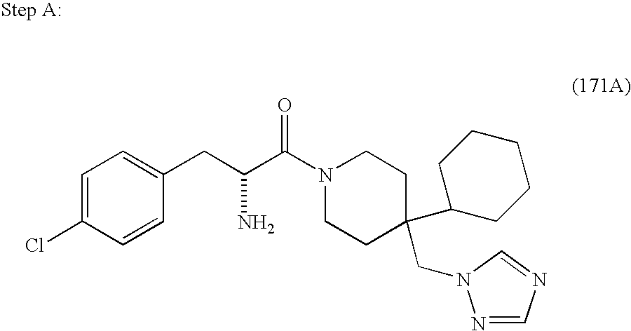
C1=C(Cl)C=CC(CC(C(N2CCC(C3CCCCC3)(CN3N=CN=C3)CC2)=O)N)=C1
